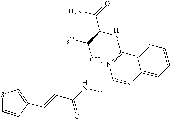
C(C(NCC1=NC2=CC=CC=C2C(NC(C(C)C)C(=O)N)=N1)=O)=CC1=CSC=C1
